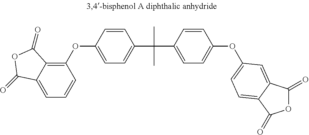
C1=C2C(=C(OC3=CC=C(C(C4=CC=C(OC5=CC=C6C(=C5)C(=O)OC6=O)C=C4)(C)C)C=C3)C=C1)C(=O)OC2=O
